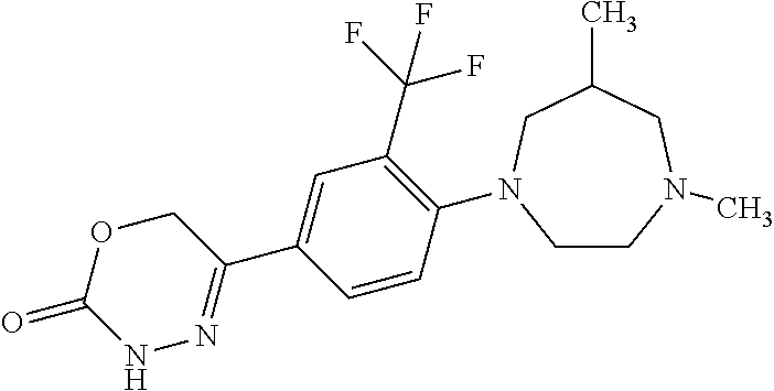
N1(C2=C(C(F)(F)F)C=C(C3=NNC(=O)OC3)C=C2)CCN(C)CC(C)C1
